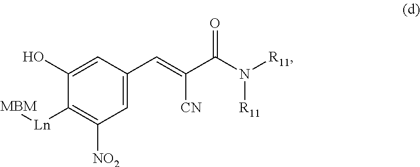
C(=C([CN])C(N([R11])[R11])=O)C1=CC([NO2])=C([Ln][MBM])C(O)=C1
